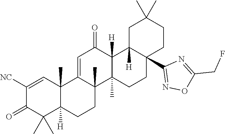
C1([NC])=CC2(C)C([H])(C(C)(C)C1=O)CCC1(C)C2=CC(=O)C2([H])C1(C)CCC1(C3=NOC(CF)=N3)C2([H])CC(C)(C)CC1
